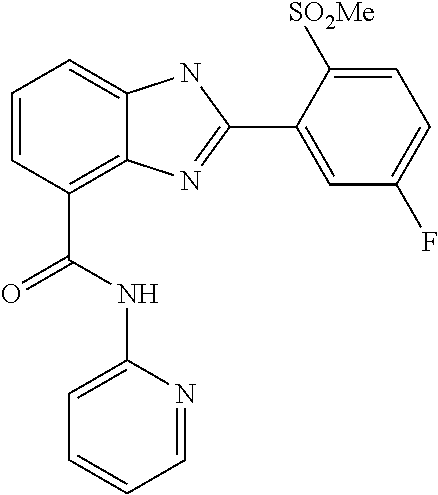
C1=CC(C(NC2=CC=CC=N2)=O)=C2C(=C1)NC(C1=CC(F)=CC=C1[SO2Me])=N2
